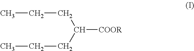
C(CCC)(CCC)[COOR]
